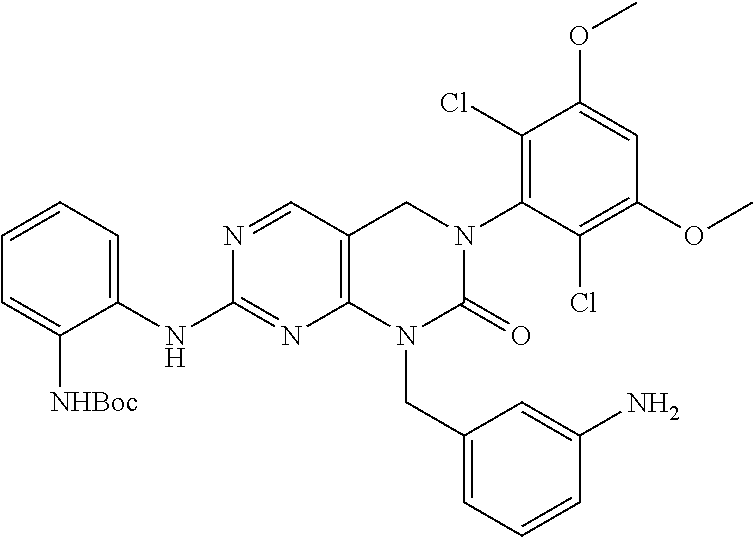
N1=CC2=C(N=C1NC1=CC=CC=C1[NHBoc])N(CC1=CC=CC(N)=C1)C(=O)N(C1=C(Cl)C(OC)=CC(OC)=C1Cl)C2
